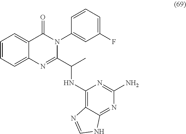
C1=CC=C2C(=C1)C(=O)N(C1=CC(F)=CC=C1)C(C(NC1=C3C(=NC(N)=N1)NC=N3)C)=N2
